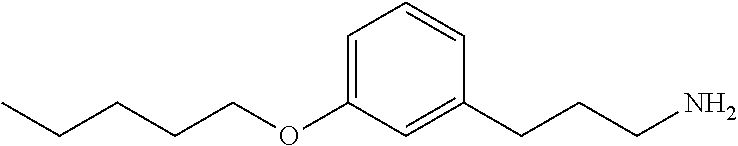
C(OC1=CC=CC(CCCN)=C1)CCCC
